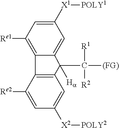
C1([X1][POLY1])=CC([Re1])=C2C(=C1)C(C([R1])([R2])[(FG)])([Ha])C1=C2C([Re2])=CC([X2][POLY2])=C1
